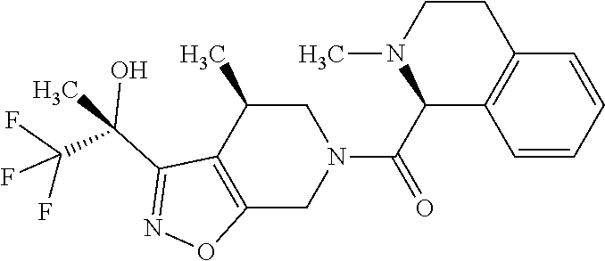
C12=C(C(C)CN(C(C3C4=C(CCN3C)C=CC=C4)=O)C1)C(C(O)(C(F)(F)F)C)=NO2
